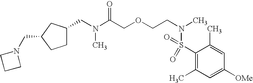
C(N(C(COCCN(S(C1=C(C)C=C([OMe])C=C1C)(=O)=O)C)=O)C)C1CCC(CN2CCC2)C1
